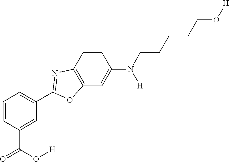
C1=C(C(O[H])=O)C=CC=C1C1=NC2=C(C=C(N(CCCCCO[H])[H])C=C2)O1
